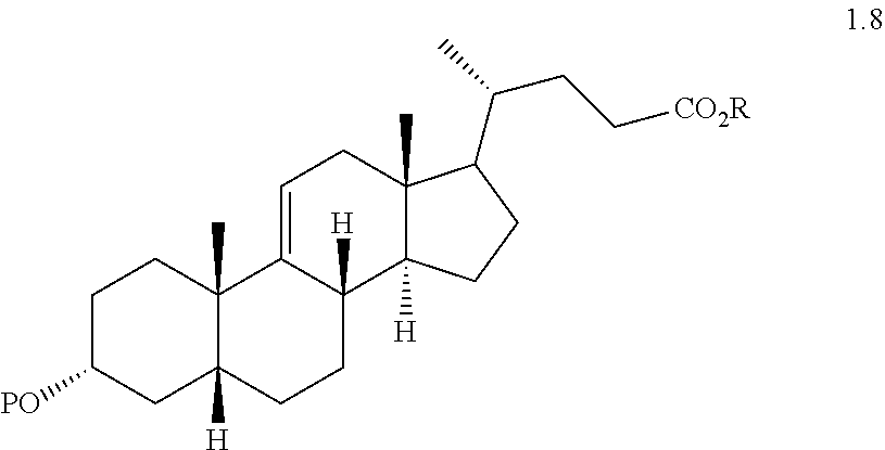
C1C([PO])CC2([H])C(C)(C1)C1=CCC3(C)C([H])(C1([H])CC2)CCC3C(CC[CO2R])C
